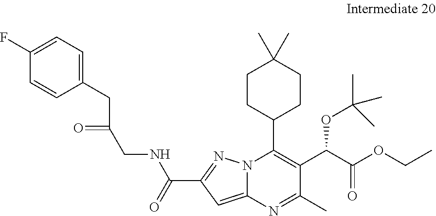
C(C1=NN2C(=C1)N=C(C)C(C(C(OCC)=O)OC(C)(C)C)=C2C1CCC(C)(C)CC1)(=O)NCC(CC1=CC=C(F)C=C1)=O
